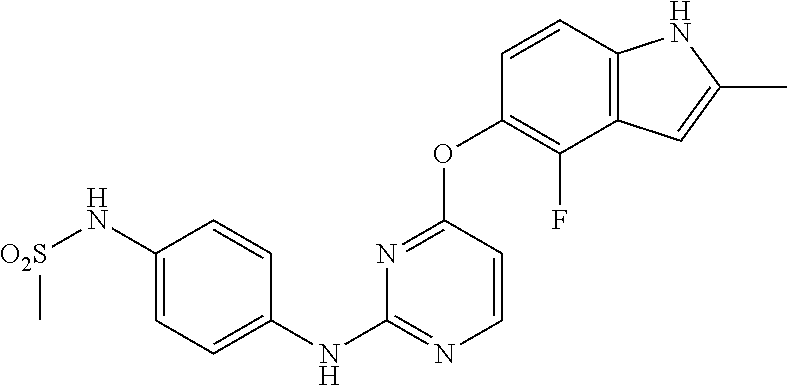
C1=C(N[O2S]C)C=CC(NC2=NC=CC(OC3=C(F)C4=C(C=C3)NC(C)=C4)=N2)=C1
